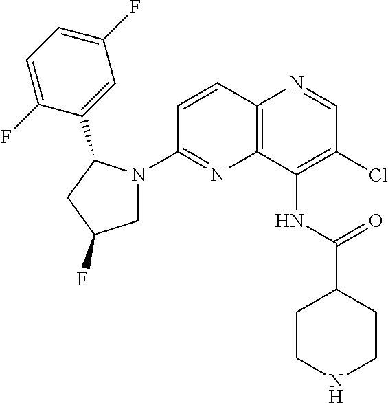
C12=C(C(NC(C3CCNCC3)=O)=C(Cl)C=N1)N=C(N1CC(F)CC1C1=CC(F)=CC=C1F)C=C2
